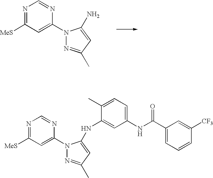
N1=C([MeS])C=C(N2N=C(C)C=C2N)N=C1.N1=C([MeS])C=C(N2N=C(C)C=C2NC2=CC(NC(C3=CC=CC([CF3])=C3)=O)=CC=C2C)N=C1
